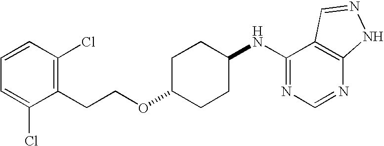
C1(CCOC2CCC(NC3=NC=NC4=C3C=NN4)CC2)=C(Cl)C=CC=C1Cl
